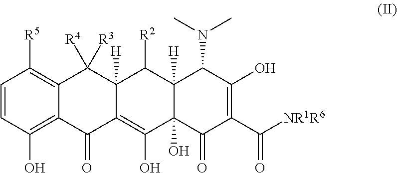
C1=CC(O)=C2C(=C1[R5])C([R4])([R3])C1([H])C(=C(O)C3(O)C([H])(C1[R2])C(N(C)C)C(O)=C(C([NR1R6])=O)C3=O)C2=O
